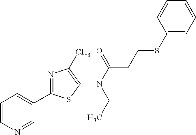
C1(C2=NC(C)=C(N(C(=O)CCSC3=CC=CC=C3)CC)S2)=CC=CN=C1
